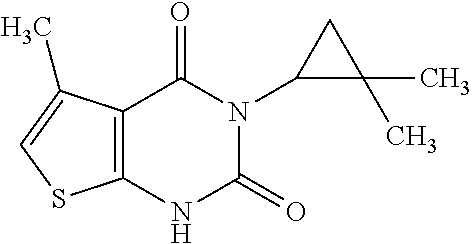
C12=C(NC(=O)N(C3C(C)(C)C3)C1=O)SC=C2C
